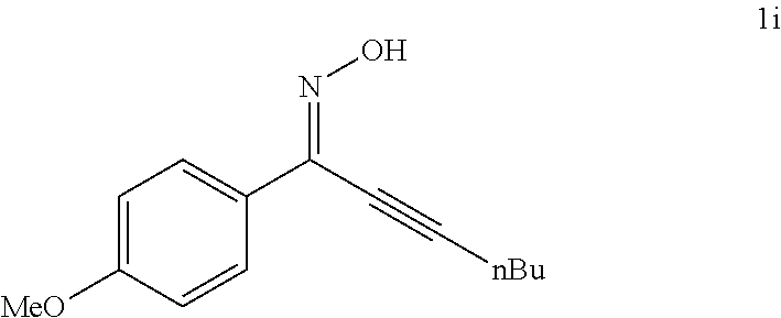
C1=C([MeO])C=CC(C(C#C[nBu])=NO)=C1
